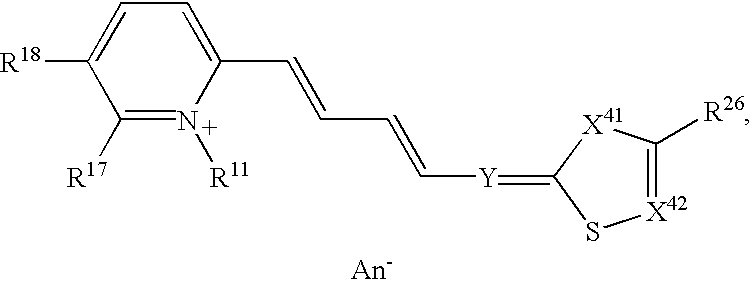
C1(C=CC=C[Y]=C2S[X42]=C([R26])[X41]2)=CC=C([R18])C([R17])=[N+]1[R11]
